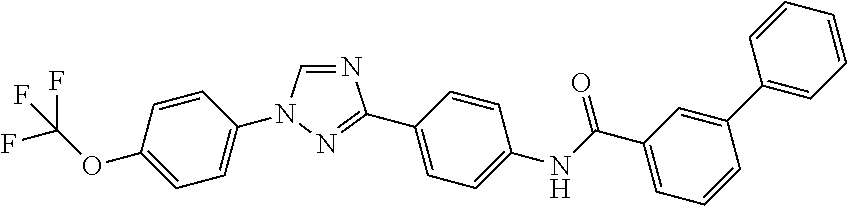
N1=CN(C2=CC=C(OC(F)(F)F)C=C2)N=C1C1=CC=C(NC(C2=CC=CC(C3=CC=CC=C3)=C2)=O)C=C1
